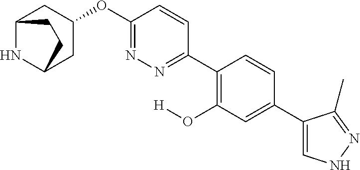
C12NC(CC(OC3=NN=C(C4=C(O[H])C=C(C5=CNN=C5C)C=C4)C=C3)C1)CC2
